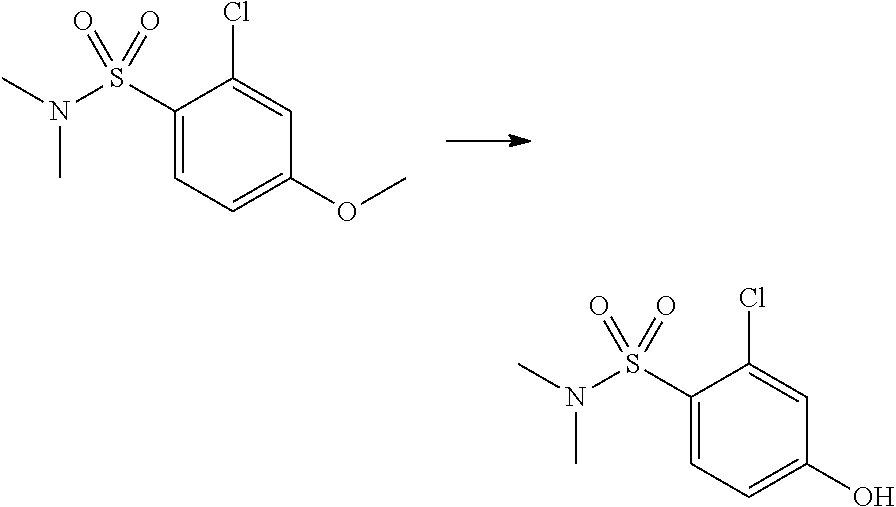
C1(S(N(C)C)(=O)=O)=CC=C(OC)C=C1Cl.C1(S(N(C)C)(=O)=O)=CC=C(O)C=C1Cl
